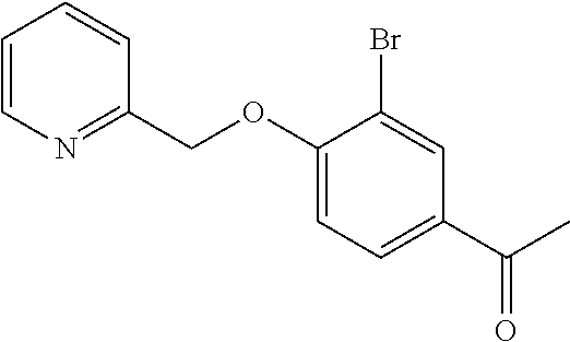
C1=CN=C(COC2=CC=C(C(C)=O)C=C2Br)C=C1
